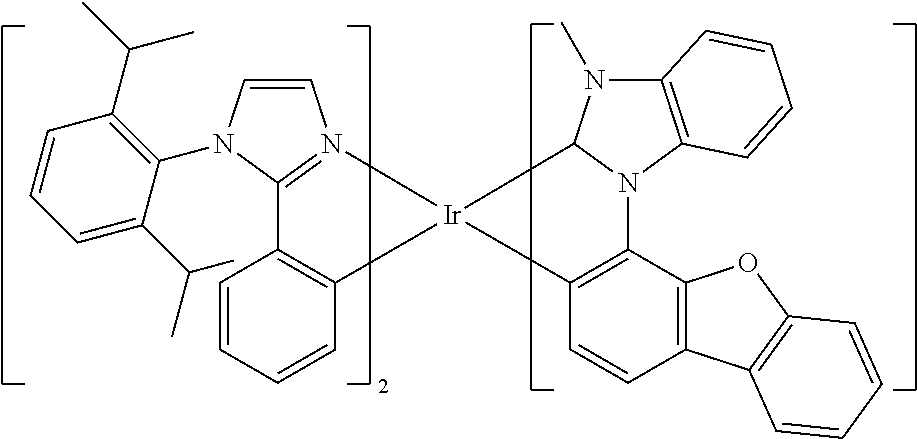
C12=C(C=CC3=C1N1C4=C(N(C)C1[Ir]31C3=C(C=CC=C3)C3=N1C=CN3C1=C(C(C)C)C=CC=C1C(C)C)C=CC=C4)C1=C(O2)C=CC=C1
